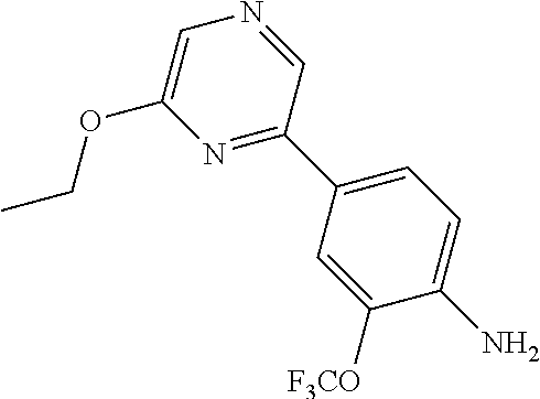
NC1=CC=C(C2=NC(OCC)=CN=C2)C=C1[F3CO]
